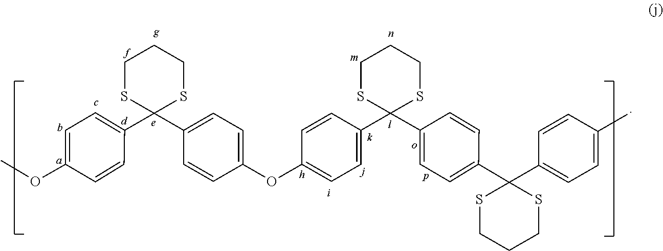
C1=CC(C)=CC=C1C1(C2=CC=C(C3(C4=CC=C(OC5=CC=C(C6(C7=CC=C(OC)C=C7)SCCCS6)C=C5)C=C4)SCCCS3)C=C2)SCCCS1
